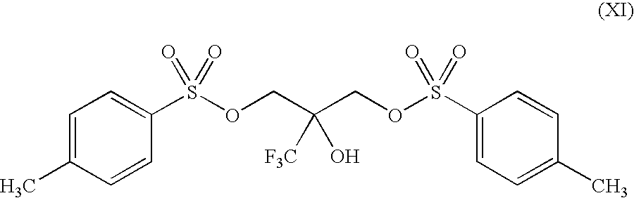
C1(C)=CC=C(S(OCC(COS(C2=CC=C(C)C=C2)(=O)=O)([F3C])O)(=O)=O)C=C1
